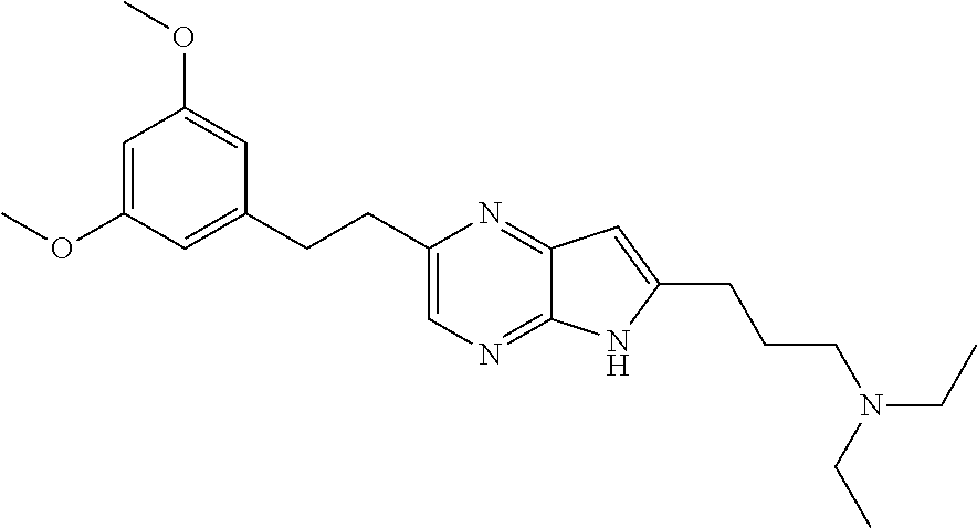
C1=C(OC)C=C(CCC2=CN=C3C(=N2)C=C(CCCN(CC)CC)N3)C=C1OC
